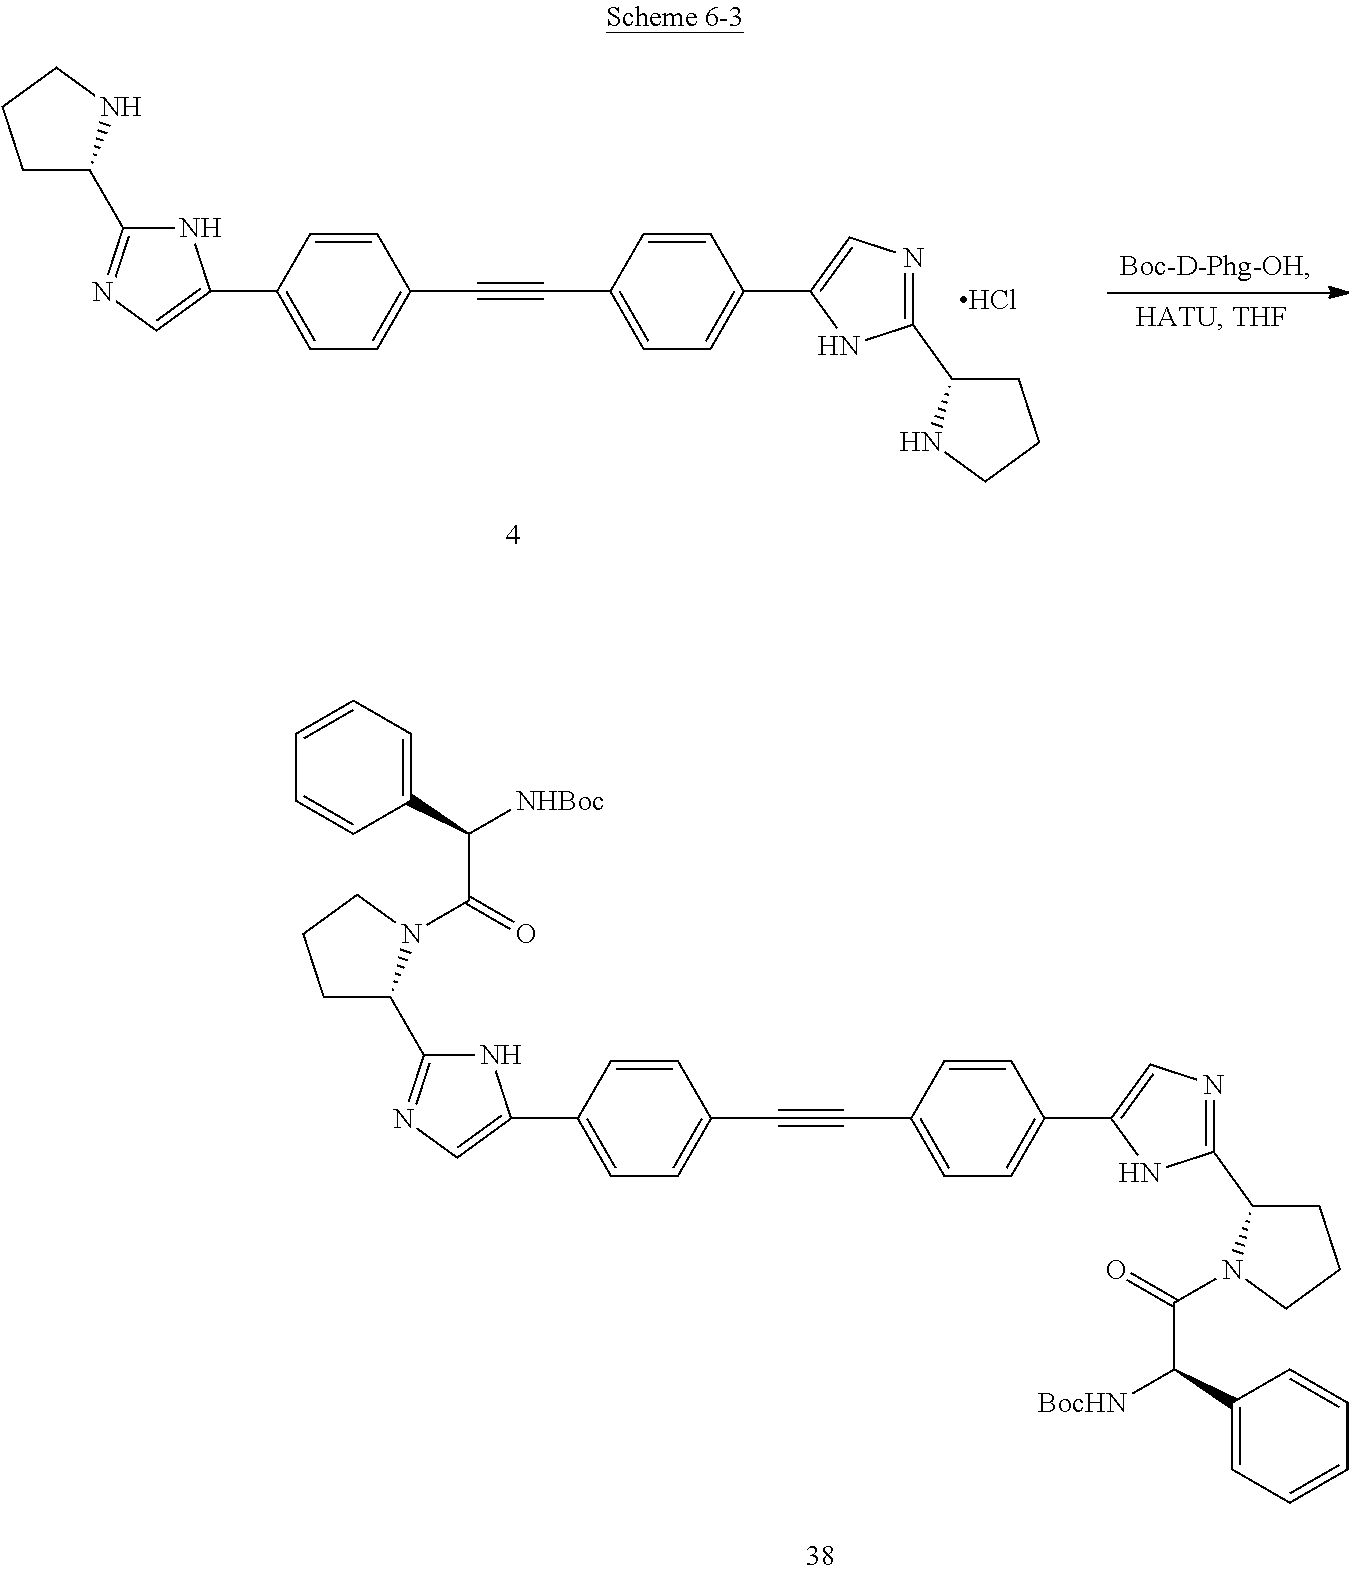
C1=CC(C2=CN=C(C3CCCN3C(=O)C(C3=CC=CC=C3)[BocHN])N2)=CC=C1C#CC1=CC=C(C2=CN=C(C3CCCN3C(=O)C(C3=CC=CC=C3)[NHBoc])N2)C=C1.C1=CC(C2=CN=C(C3CCCN3)N2)=CC=C1C#CC1=CC=C(C2=CN=C(C3CCCN3)N2)C=C1.Cl
